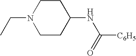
C(N1CCC(NC([C6H5])=O)CC1)C
